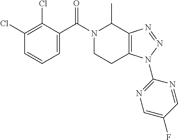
ClC1=C(Cl)C(C(N2CCC3=C(C2C)N=NN3C2=NC=C(F)C=N2)=O)=CC=C1
